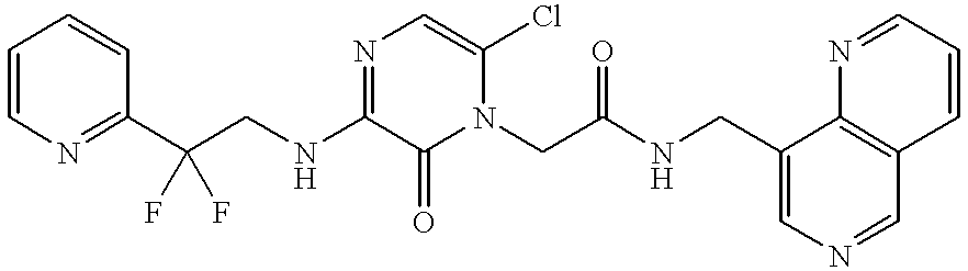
C1=CN=C(C(CNC2=NC=C(Cl)N(CC(NCC3=CN=CC4=C3N=CC=C4)=O)C2=O)(F)F)C=C1
